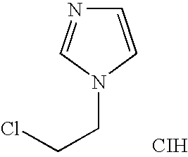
C1=CN(CCCl)C=N1.[CIH]
